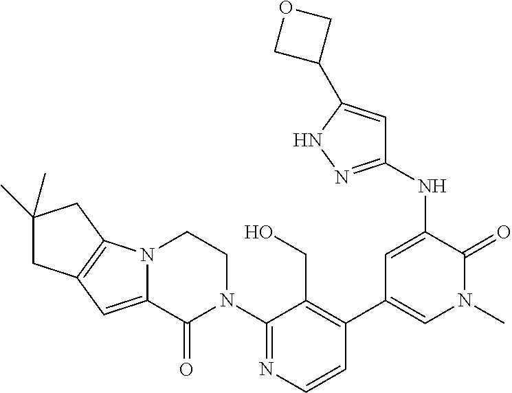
C1(C)(C)CC2=C(C1)N1C(=C2)C(=O)N(C2=NC=CC(C3=CN(C)C(=O)C(NC4=NNC(C5COC5)=C4)=C3)=C2CO)CC1
